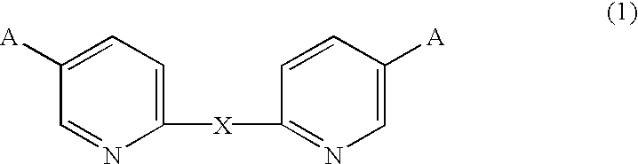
C1=C([A])C=NC([X]C2=NC=C([A])C=C2)=C1
